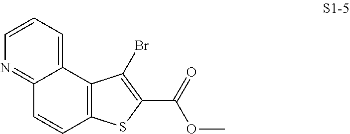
C12=CC=CN=C1C=CC1=C2C(Br)=C(C(=O)OC)S1
